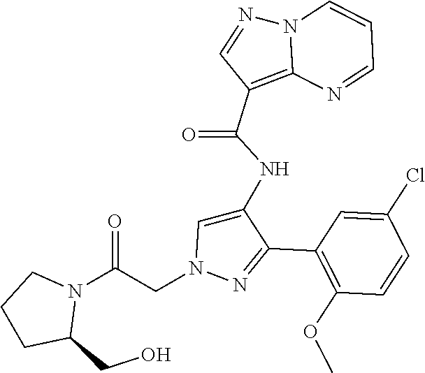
C1(C2=NN(CC(N3CCCC3CO)=O)C=C2NC(C2=C3N(N=C2)C=CC=N3)=O)=C(OC)C=CC(Cl)=C1
